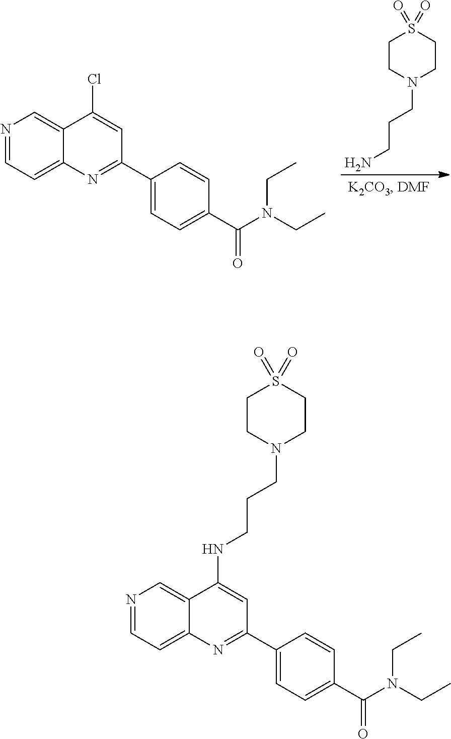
N1=CC=C2C(=C1)C(Cl)=CC(C1=CC=C(C(N(CC)CC)=O)C=C1)=N2.N1(CCCN)CCS(=O)(=O)CC1.N1=CC=C2C(=C1)C(NCCCN1CCS(=O)(=O)CC1)=CC(C1=CC=C(C(N(CC)CC)=O)C=C1)=N2
